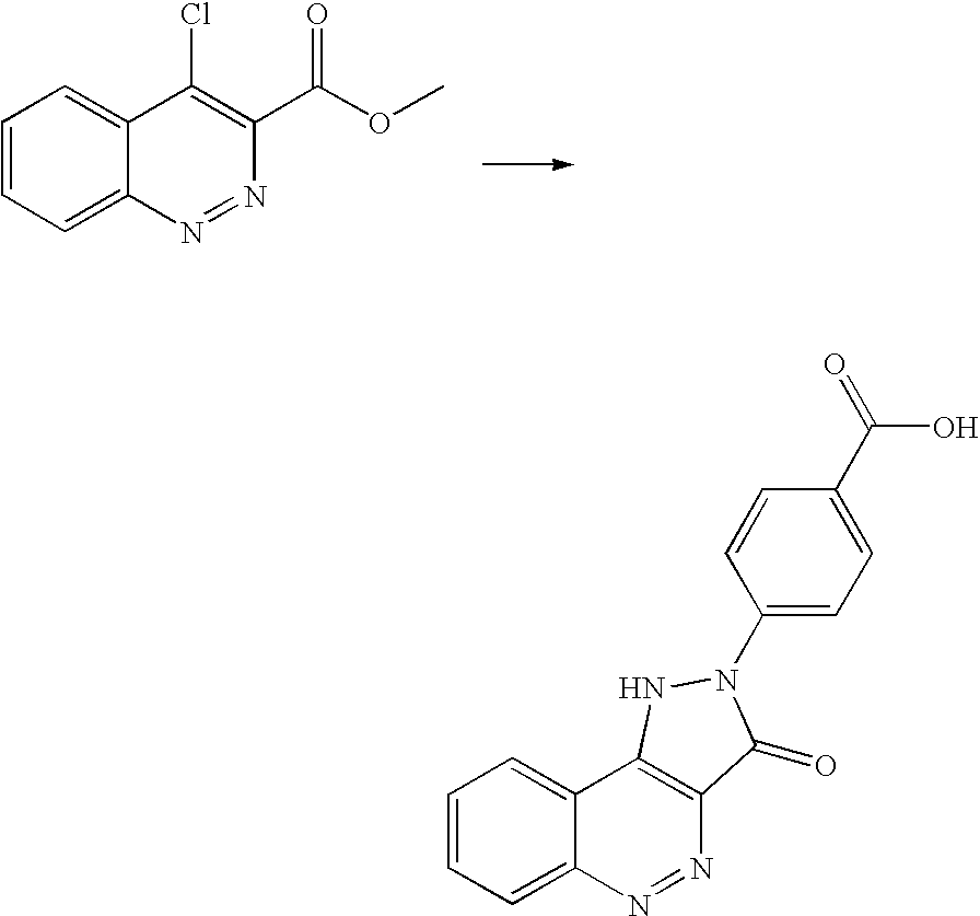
C1=CC=C2C(=C1)C(Cl)=C(C(OC)=O)N=N2.C1=CC=C2C(=C1)C1=C(N=N2)C(=O)N(C2=CC=C(C(=O)O)C=C2)N1
